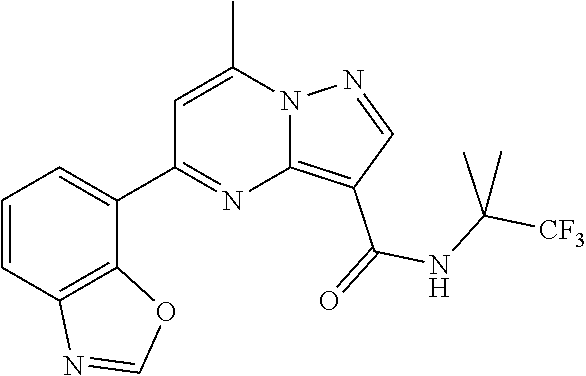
C12=C(C(=O)NC([CF3])(C)C)C=NN1C(C)=CC(C1=CC=CC3=C1OC=N3)=N2
